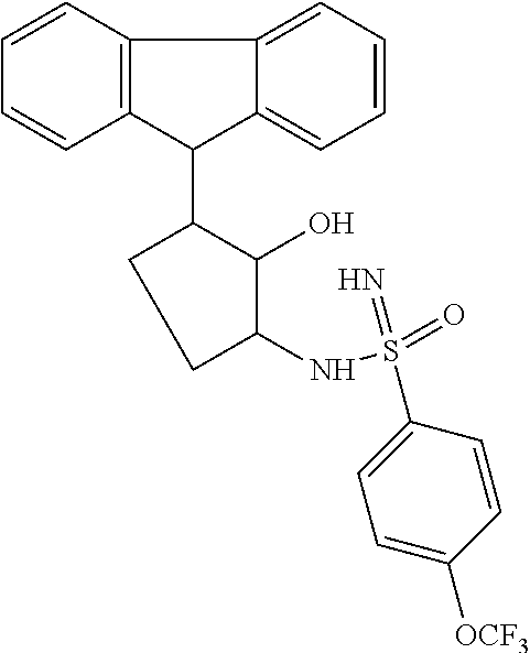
C1(C2CCC(NS(=O)(=N)C3=CC=C([OCF3])C=C3)C2O)C2=C(C3=CC=CC=C13)C=CC=C2
